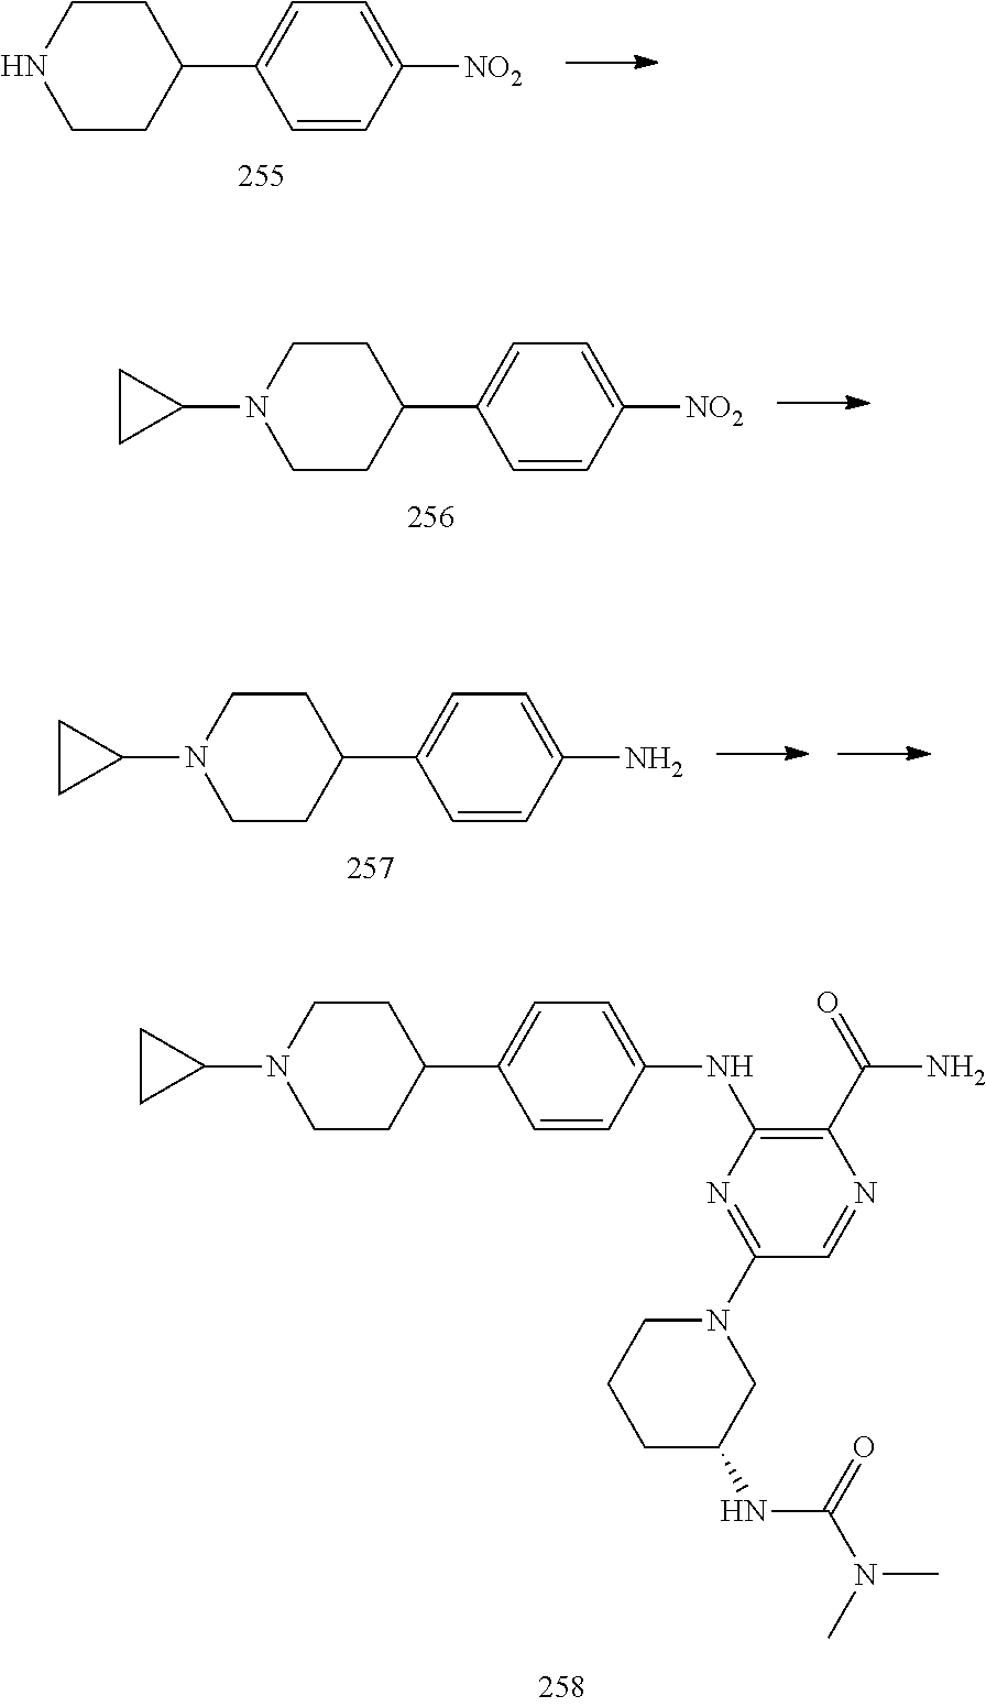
C1=CC([NO2])=CC=C1C1CCNCC1.C1=CC([NO2])=CC=C1C1CCN(C2CC2)CC1.C1=CC(N)=CC=C1C1CCN(C2CC2)CC1.C1CC(C2=CC=C(NC3=C(C(=O)N)N=CC(N4CCCC(NC(N(C)C)=O)C4)=N3)C=C2)CCN1C1CC1
